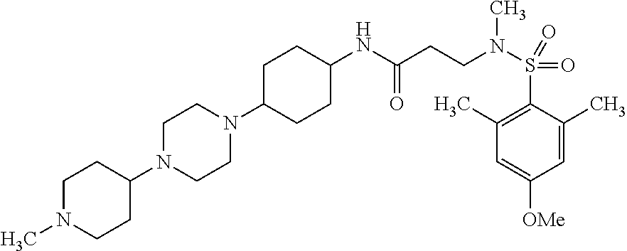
C1(NC(=O)CCN(C)S(=O)(=O)C2=C(C)C=C([OMe])C=C2C)CCC(N2CCN(C3CCN(C)CC3)CC2)CC1
